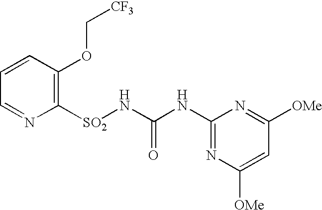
C1=CC(OC[CF3])=C([SO2]NC(NC2=NC([OMe])=CC([OMe])=N2)=O)N=C1
